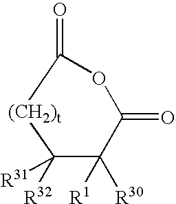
O=C1[(CH2)t]C([R32])([R31])C([R30])([R1])C(=O)O1
